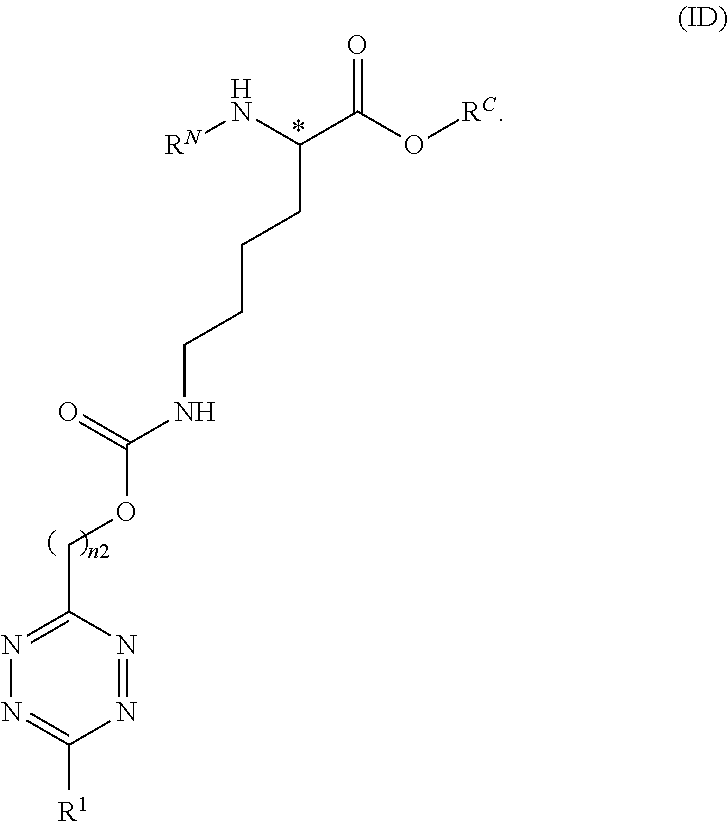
C(C(C(O[RC])=O)N[RN])CCCNC(OCC1=NN=C([R1])N=N1)=O
